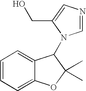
C1=CC=C2C(=C1)C(N1C=NC=C1CO)C(C)(C)O2
